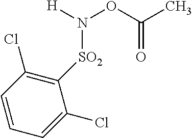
[H]N(OC(C)=O)[SO2]C1=C(Cl)C=CC=C1Cl
